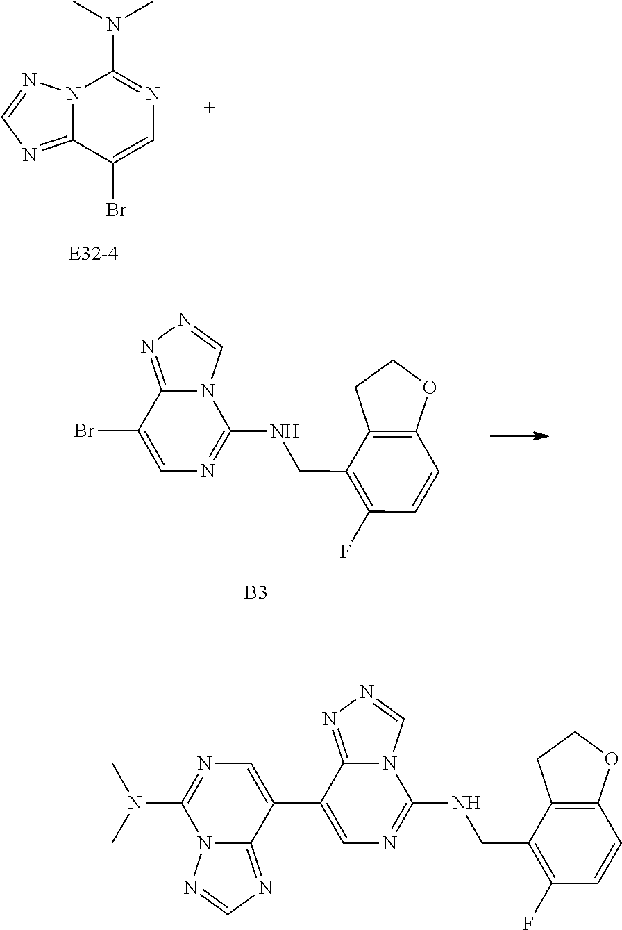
C1(Br)=CN=C(N(C)C)N2C1=NC=N2.C1=C(Br)C2=NN=CN2C(NCC2=C(F)C=CC3=C2CCO3)=N1.[B3].C1=NN2C(=N1)C(C1=CN=C(NCC3=C(F)C=CC4=C3CCO4)N3C1=NN=C3)=CN=C2N(C)C
